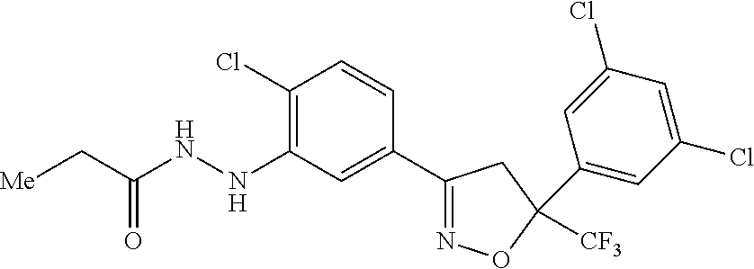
C1(NNC(C[Me])=O)=C(Cl)C=CC(C2=NOC([CF3])(C3=CC(Cl)=CC(Cl)=C3)C2)=C1
